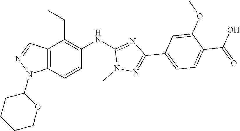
C1(NC2=NC(C3=CC=C(C(O)=O)C(OC)=C3)=NN2C)=C(CC)C2=C(C=C1)N(C1CCCCO1)N=C2
